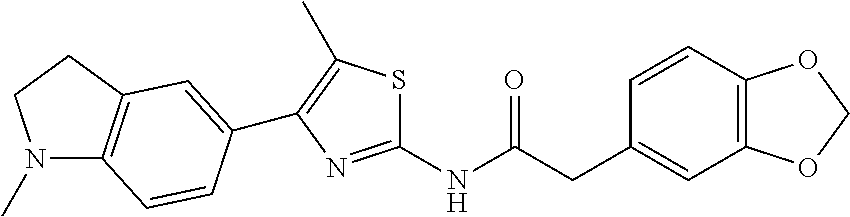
C1=CC2=C(C=C1CC(NC1=NC(C3=CC4=C(N(C)CC4)C=C3)=C(C)S1)=O)OCO2
